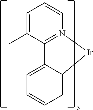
CC1=CC=CN2=C1C1=CC=CC=C1[Ir]2
